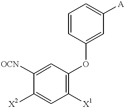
C1=C([OCN])C([X2])=CC([X1])=C1OC1=CC([A])=CC=C1
